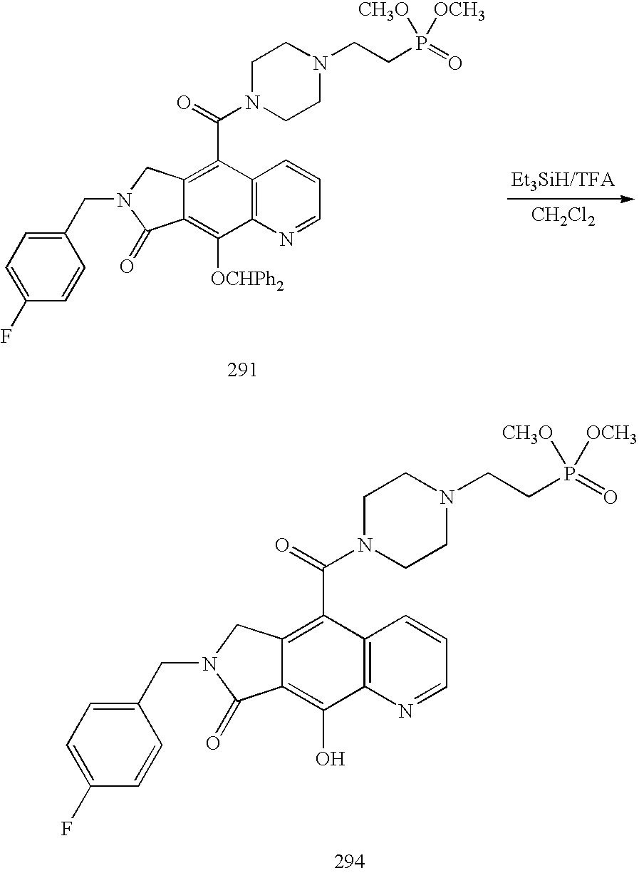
C1(CN2C(=O)C3=C([OCHPh2])C4=C(C(C(=O)N5CCN(CCP(=O)([OCH3])[CH3O])CC5)=C3C2)C=CC=N4)=CC=C(F)C=C1.[CH2Cl2].C1(CN2C(=O)C3=C(O)C4=C(C(C(=O)N5CCN(CCP(=O)([OCH3])[CH3O])CC5)=C3C2)C=CC=N4)=CC=C(F)C=C1
